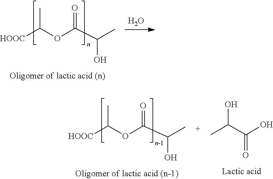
[HOOC]C(OC(C(C)O)=O)C.O.OC(C)C(=O)O.[HOOC]C(OC(C(C)O)=O)C
